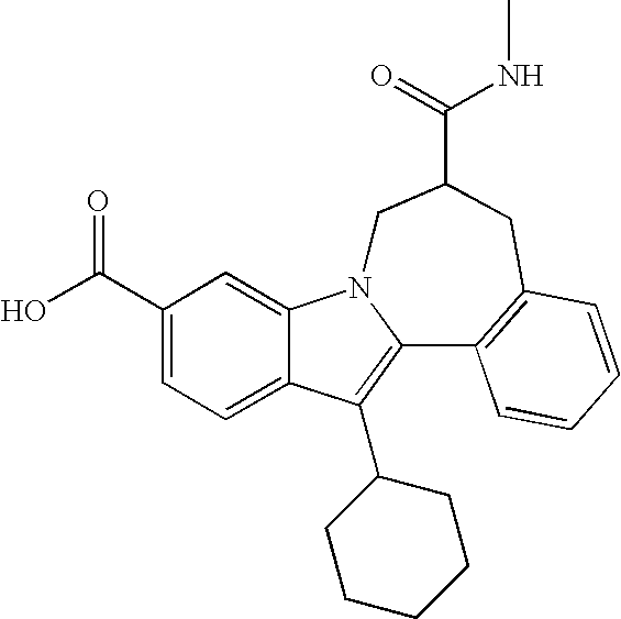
C1(C(O)=O)=CC=C2C(=C1)N1C(=C2C2CCCCC2)C2=C(CC(C(=O)NC)C1)C=CC=C2
